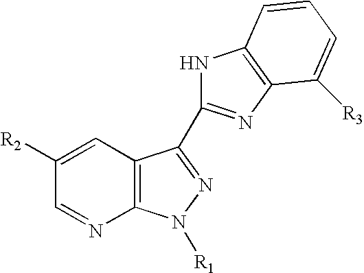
C12=C(N([R1])N=C1C1=NC3=C(N1)C=CC=C3[R3])N=CC([R2])=C2
